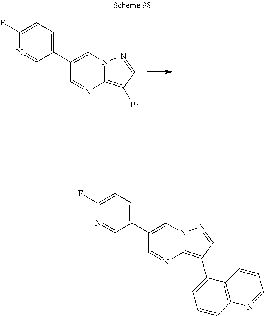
C1(C2=CC=C(F)N=C2)=CN2C(=C(Br)C=N2)N=C1.C1(C2=CC=C(F)N=C2)=CN2C(=C(C3=CC=CC4=C3C=CC=N4)C=N2)N=C1
